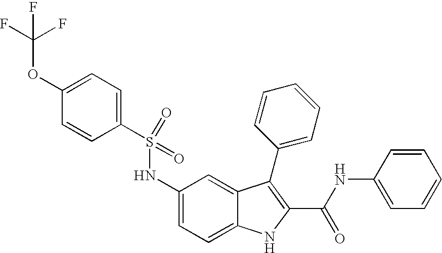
C1(S(NC2=CC=C3C(=C2)C(C2=CC=CC=C2)=C(C(NC2=CC=CC=C2)=O)N3)(=O)=O)=CC=C(OC(F)(F)F)C=C1
